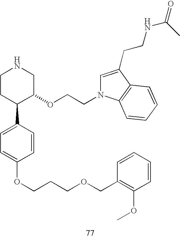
C1CC(C2=CC=C(OCCCOCC3=C(OC)C=CC=C3)C=C2)C(OCCN2C=C(CCNC(=O)C)C3=C2C=CC=C3)CN1
